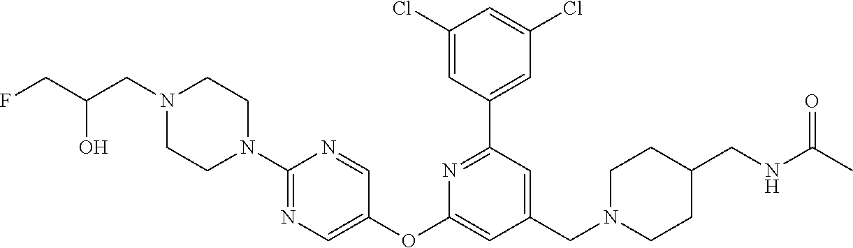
C1(Cl)=CC(C2=NC(OC3=CN=C(N4CCN(CC(CF)O)CC4)N=C3)=CC(CN3CCC(CNC(C)=O)CC3)=C2)=CC(Cl)=C1
